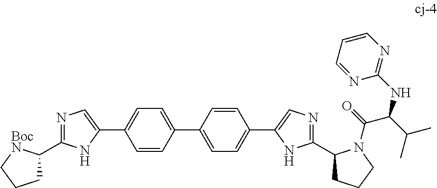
C1(C2=CC=C(C3=CN=C(C4CCCN4C(C(C(C)C)NC4=NC=CC=N4)=O)N3)C=C2)=CC=C(C2=CN=C(C3CCC[BocN]3)N2)C=C1
